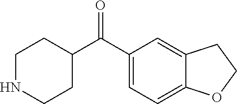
C1NCCC(C(C2=CC=C3C(=C2)CCO3)=O)C1
